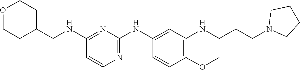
C1(NCC2CCOCC2)=NC(NC2=CC(NCCCN3CCCC3)=C(OC)C=C2)=NC=C1
